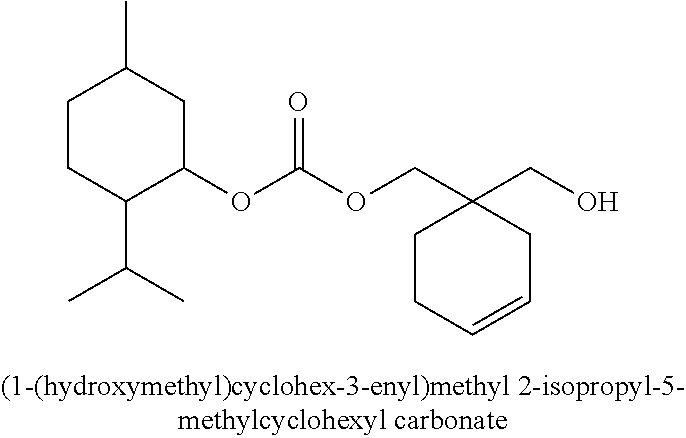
C1CC(C(C)C)C(OC(OCC2(CO)CCC=CC2)=O)CC1C
